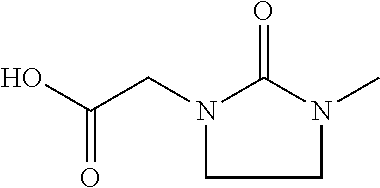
N1(CC(O)=O)CCN(C)C1=O
